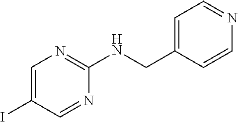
C1(I)=CN=C(NCC2=CC=NC=C2)N=C1
